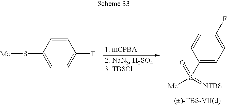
[Me]SC1=CC=C(F)C=C1.C1(S(=[NTBS])(=O)[Me])=CC=C(F)C=C1
